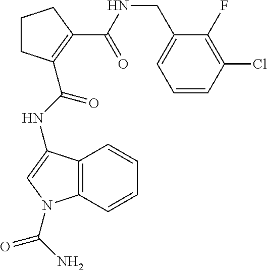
C1CC(C(NC2=CN(C(N)=O)C3=C2C=CC=C3)=O)=C(C(NCC2=CC=CC(Cl)=C2F)=O)C1
